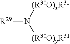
[R29]N([(R30O)yR31])[(R30O)xR31]
